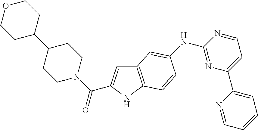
C12=C(NC(C(N3CCC(C4CCOCC4)CC3)=O)=C1)C=CC(NC1=NC(C3=CC=CC=N3)=CC=N1)=C2
